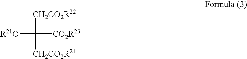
C([R21O])([CH2CO2R22])([CO2R23])[CH2CO2R24]
